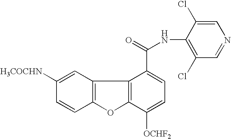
C12=C(C=C([H3COCHN])C=C1)C1=C(O2)C([OCHF2])=CC=C1C(=O)NC1=C(Cl)C=NC=C1Cl
